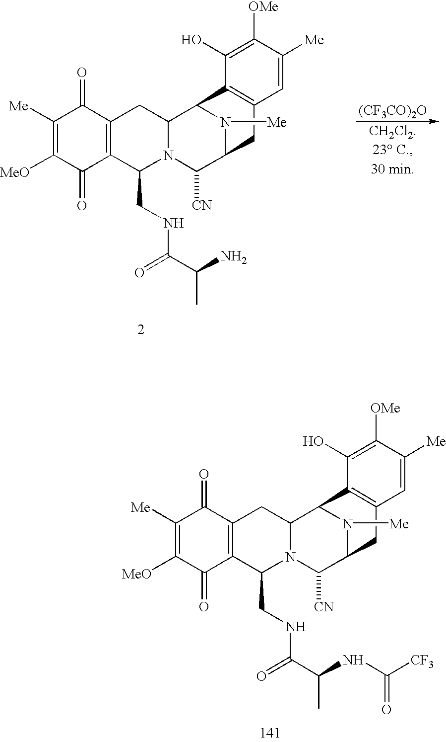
C1([Me])=C([MeO])C(=O)C2=C(C1=O)CC1N(C2CNC(=O)C(C)NC([CF3])=O)C([CN])C2N([Me])C1C1=C(C2)C=C([Me])C([OMe])=C1O.C1([Me])=C([MeO])C(=O)C2=C(C1=O)CC1N(C2CNC(=O)C(C)N)C([CN])C2N([Me])C1C1=C(C2)C=C([Me])C([OMe])=C1O.[(CF3CO)2O]
